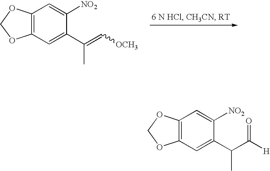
C12=C(C=C(C(=C[OCH3])C)C([NO2])=C1)OCO2.C12=C(C=C(C(C([H])=O)C)C([NO2])=C1)OCO2
